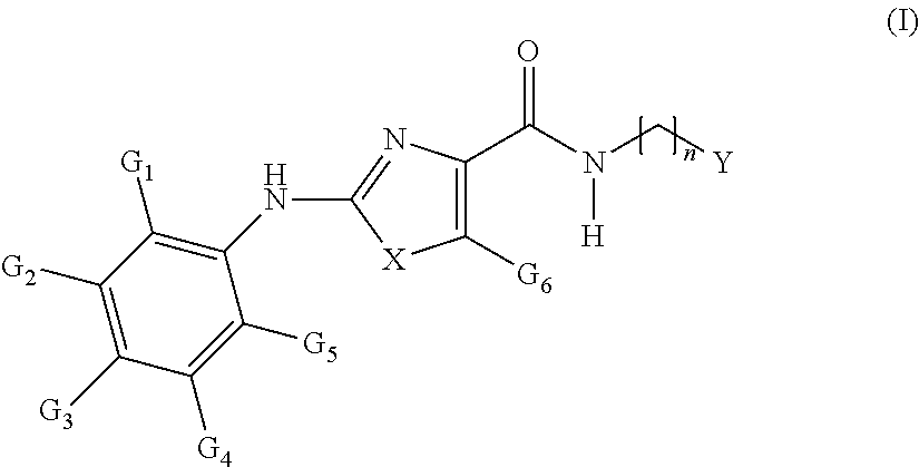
C1(NC2=NC(C(N(C[Y])[H])=O)=C([G6])[X]2)=C([G1])C([G2])=C([G3])C([G4])=C1[G5]
